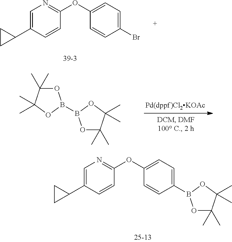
O1C(C)(C)C(C)(C)OB1B1OC(C)(C)C(C)(C)O1.C1CC1C1=CN=C(OC2=CC=C(B3OC(C)(C)C(C)(C)O3)C=C2)C=C1.C1CC1C1=CN=C(OC2=CC=C(Br)C=C2)C=C1
